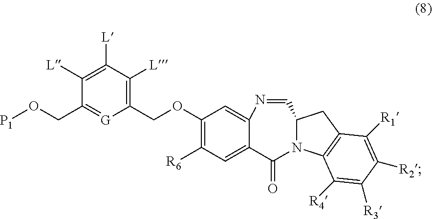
C1(COC2=C([R6])C=C3C(=C2)N=CC2N(C3=O)C3=C(C2)C([R1])=C([R2])C([R3])=C3[R4])=C([L])C([L])=C([L])C(CO[P1])=[G]1
